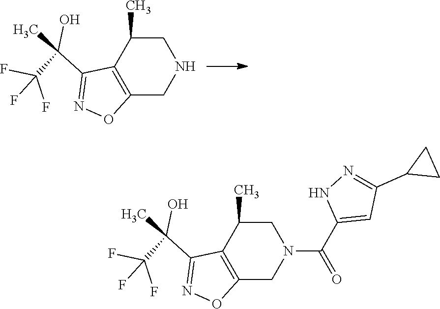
C12=C(C(C)CNC1)C(C(O)(C)C(F)(F)F)=NO2.C12=C(C(C)CN(C(=O)C3=CC(C4CC4)=NN3)C1)C(C(O)(C)C(F)(F)F)=NO2
